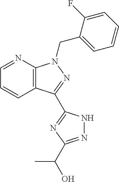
C12=C(N=CC=C1)N(CC1=CC=CC=C1F)N=C2C1=NC(C(O)C)=NN1
